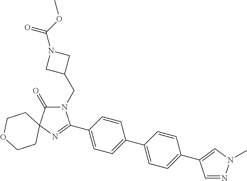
N1(CC2CN(C(OC)=O)C2)C(=O)C2(N=C1C1=CC=C(C3=CC=C(C4=CN(C)N=C4)C=C3)C=C1)CCOCC2
